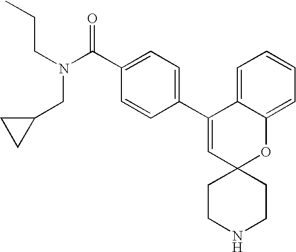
N(C(=O)C1=CC=C(C2=CC3(OC4=CC=CC=C24)CCNCC3)C=C1)(CC1CC1)CCC
